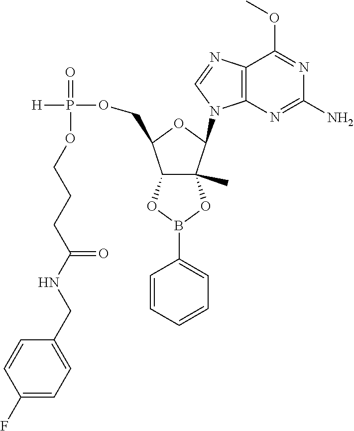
C12=C(N=C(N)N=C1OC)N(C1C3(C)C(C(COP([H])(=O)OCCCC(NCC4=CC=C(F)C=C4)=O)O1)OB(C1=CC=CC=C1)O3)C=N2
